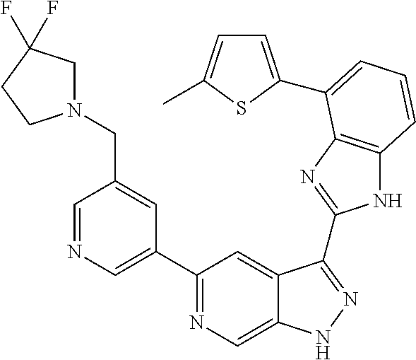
C1=NC=C(C2=NC=C3C(=C2)C(C2=NC4=C(N2)C=CC=C4C2=CC=C(C)S2)=NN3)C=C1CN1CC(F)(F)CC1
